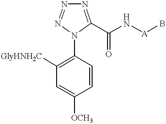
N1=C(C(N[A]B)=O)N(C2=C([GlyHNH2C])C=C([OCH3])C=C2)N=N1
